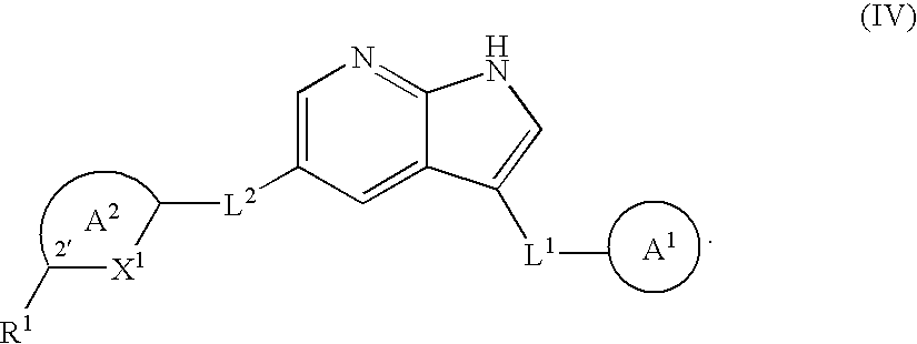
[A1].C1=C([L2]C[X1]C[R1])C=C2C(=N1)NC=C2[L1]C
